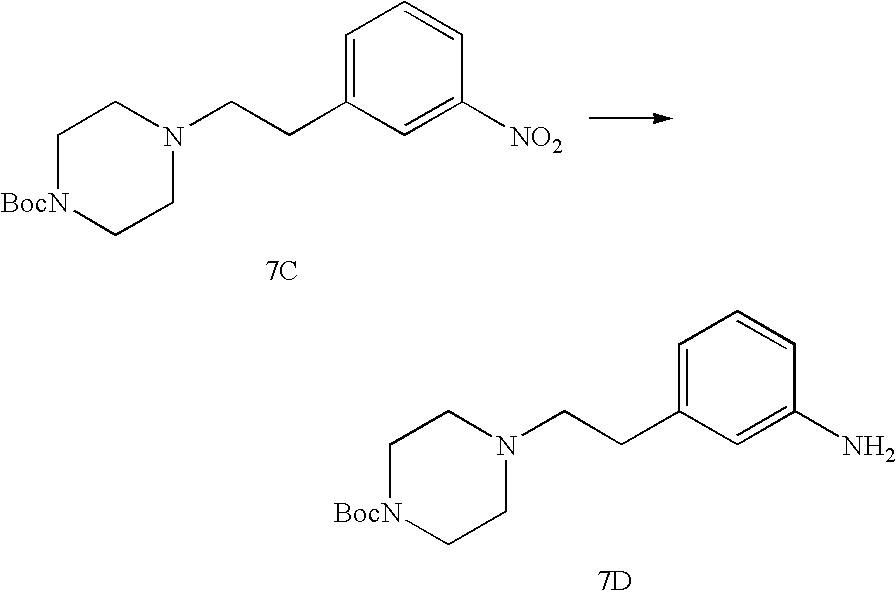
C1=C(CCN2CC[BocN]CC2)C=C([NO2])C=C1.[7C].C1=C(CCN2CC[BocN]CC2)C=C(N)C=C1.[7D]
